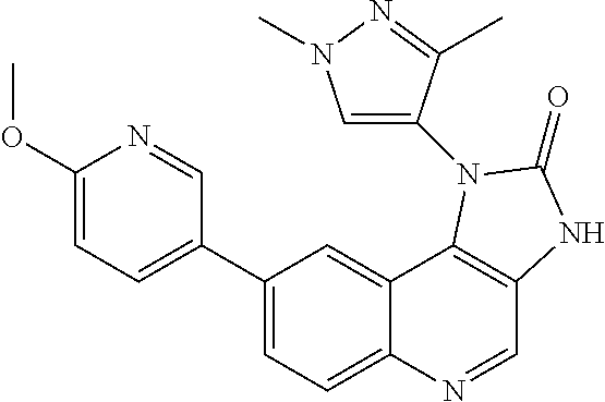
C1(C2=CC=C(OC)N=C2)=CC=C2C(=C1)C1=C(C=N2)NC(=O)N1C1=CN(C)N=C1C
